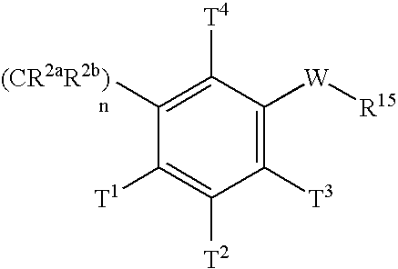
C1([T3])=C([W][R15])C([T4])=C([(CR2aR2b)])C([T1])=C1[T2]
